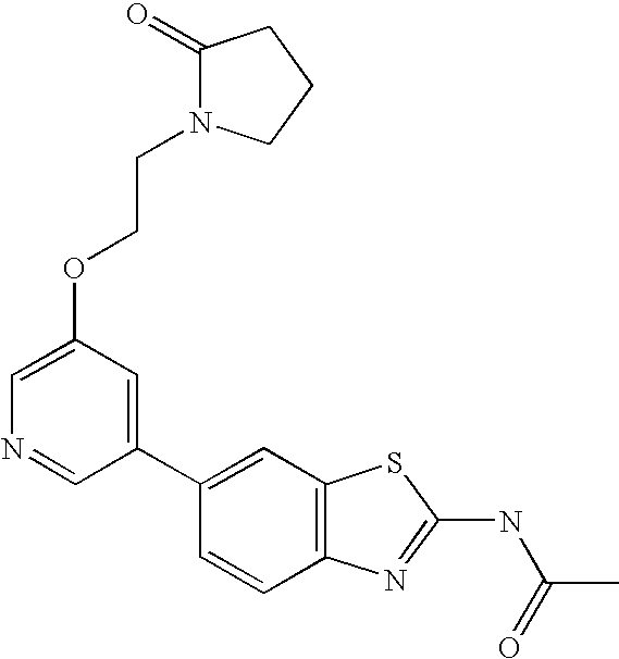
C1(C2=CC3=C(C=C2)N=C(NC(=O)C)S3)=CC(OCCN2C(=O)CCC2)=CN=C1
